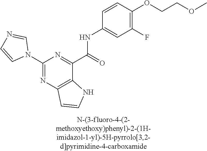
C1(N2C=NC=C2)=NC2=C(C(C(=O)NC3=CC(F)=C(OCCOC)C=C3)=N1)NC=C2
